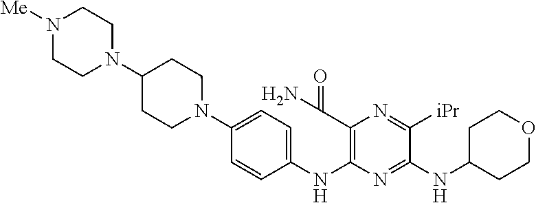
C1(N2CCC(N3CCN([Me])CC3)CC2)=CC=C(NC2=C(C(N)=O)N=C([iPr])C(NC3CCOCC3)=N2)C=C1
